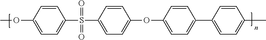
COC1=CC=C(S(C2=CC=C(OC3=CC=C(C4=CC=C(C)C=C4)C=C3)C=C2)(=O)=O)C=C1
